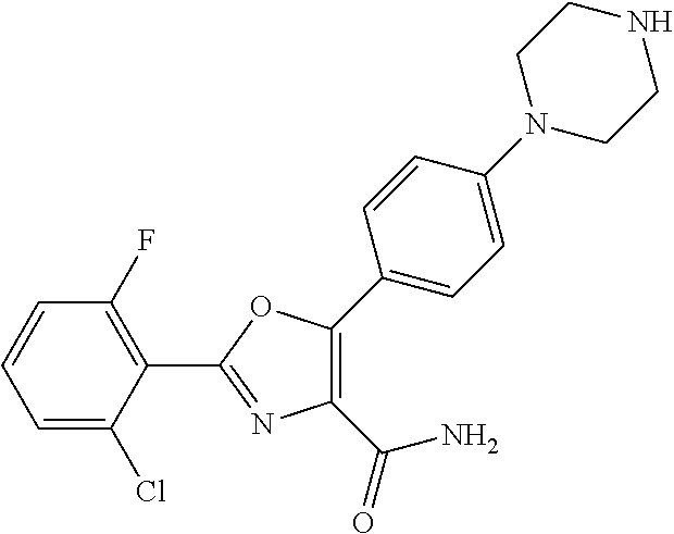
C1(C2=NC(C(=O)N)=C(C3=CC=C(N4CCNCC4)C=C3)O2)=C(F)C=CC=C1Cl
